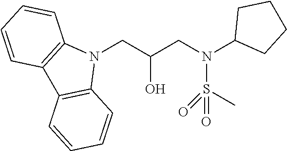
N1(CC(CN(C2CCCC2)S(C)(=O)=O)O)C2=C(C3=C1C=CC=C3)C=CC=C2
